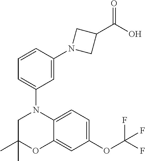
C1C(C)(C)OC2=CC(OC(F)(F)F)=CC=C2N1C1=CC=CC(N2CC(C(O)=O)C2)=C1
